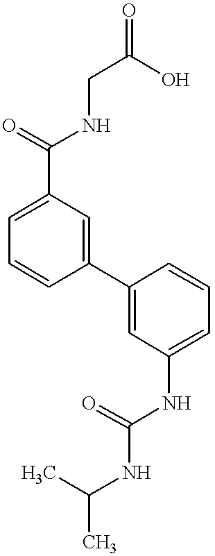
C1(C(=O)NCC(O)=O)=CC=CC(C2=CC(NC(NC(C)C)=O)=CC=C2)=C1
